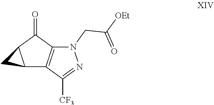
C12C3=C(C(=O)C1C2)N(CC([OEt])=O)N=C3[CF3]
